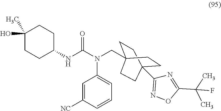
C1=C([NC])C=CC=C1N(C(NC1CCC(O)(C)CC1)=O)CC12CCC(C3=NOC(C(C)(C)F)=N3)(CC1)CC2
